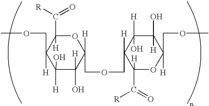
C1(O)([H])C([H])(O)C(COCC2([H])C([H])(C([R])=O)OC([H])(COC)C([H])(O)C2(O)[H])([H])OC([H])(C([R])=O)C1(COC)[H]
